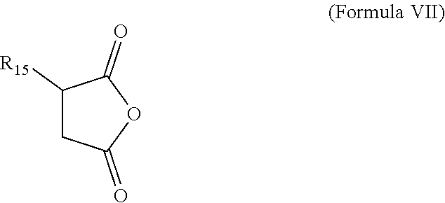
C1([R15])CC(=O)OC1=O
